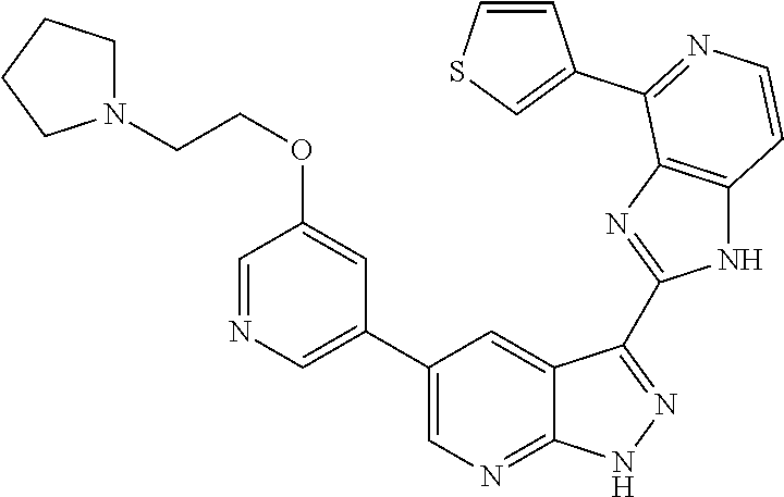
C1=NC=C(C2=CN=C3C(=C2)C(C2=NC4=C(N2)C=CN=C4C2=CSC=C2)=N[N H]3)C=C1OCCN1CCCC1
